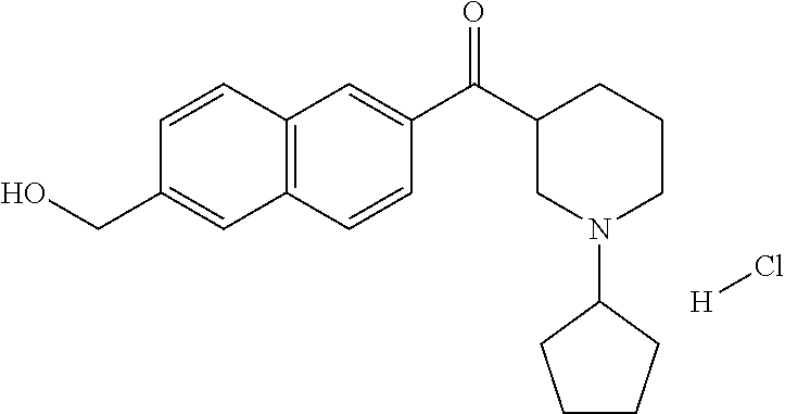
[H]Cl.C1=CC2=C(C=C1CO)C=CC(C(C1CN(C3CCCC3)CCC1)=O)=C2
